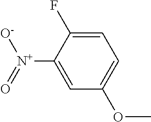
C1=C(F)C([N+](=O)[O-])=CC(OC)=C1
